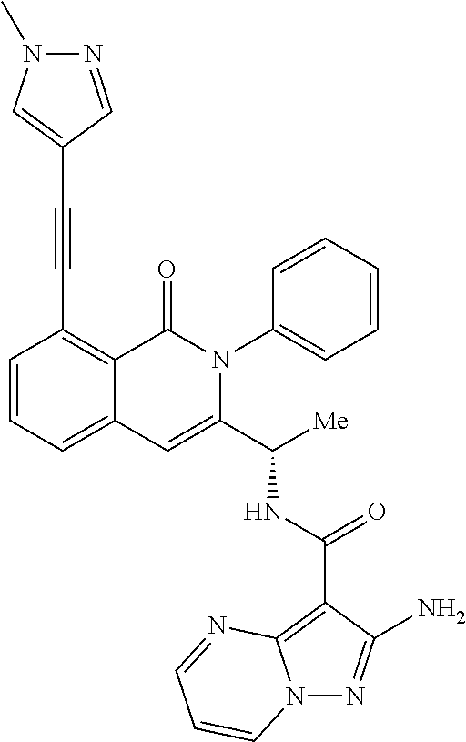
N12N=C(N)C(C(NC(C3=CC4=CC=CC(C#CC5=CN(C)N=C5)=C4C(=O)N3C3=CC=CC=C3)[Me])=O)=C1N=CC=C2
